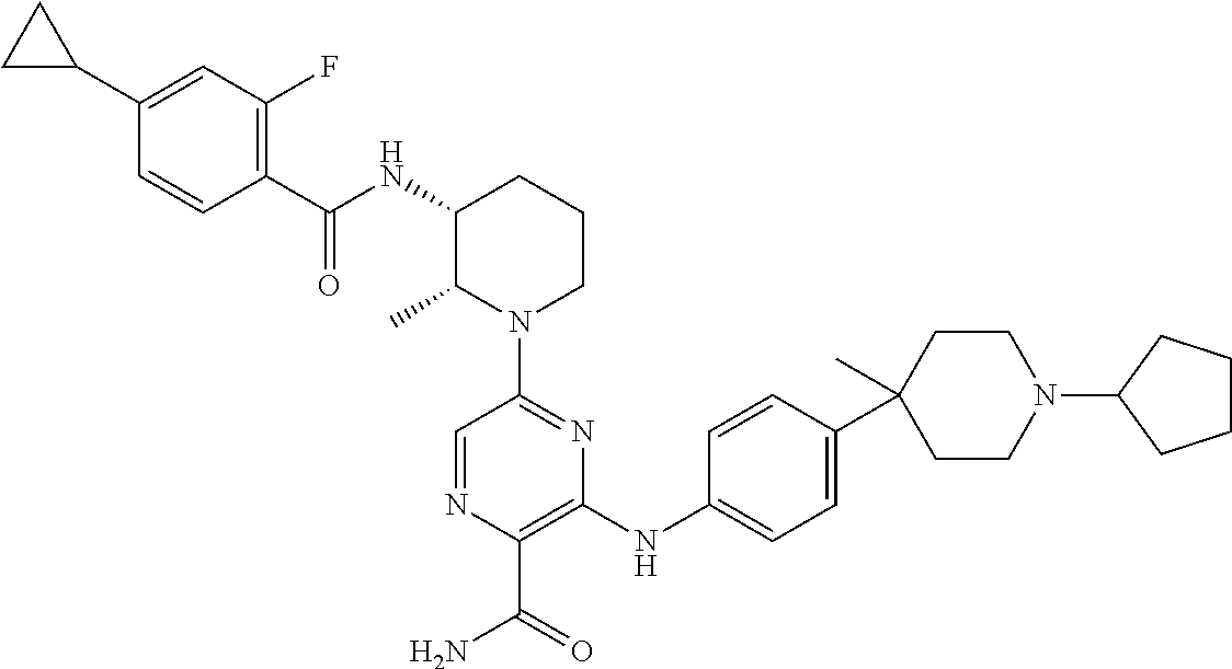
N1(C2=NC(NC3=CC=C(C4(C)CCN(C5CCCC5)CC4)C=C3)=C(C(=O)N)N=C2)CCCC(NC(=O)C2=C(F)C=C(C3CC3)C=C2)C1C
